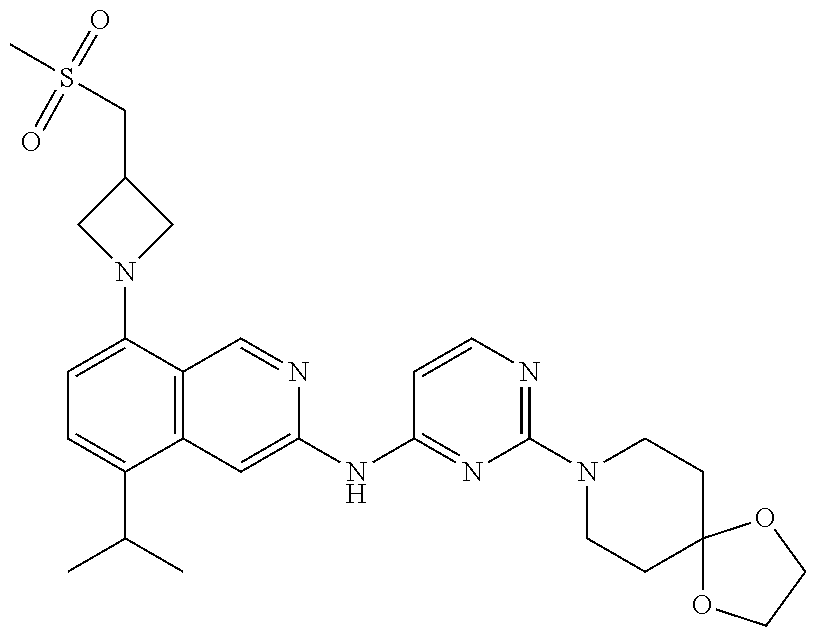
C1=C(N2CC(CS(C)(=O)=O)C2)C2=C(C(C(C)C)=C1)C=C(NC1=NC(N3CCC4(CC3)OCCO4)=NC=C1)N=C2
